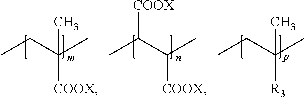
[COOX]C(C(C)[COOX])C.C(C(C)([COOX])C)C.C(C(C)([R3])C)C
